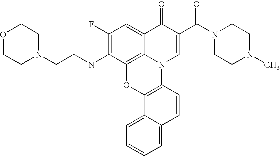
C1(F)=C(NCCN2CCOCC2)C2=C3C(=C1)C(=O)C(C(N1CCN(C)CC1)=O)=CN3C1=C(O2)C2=CC=CC=C2C=C1
